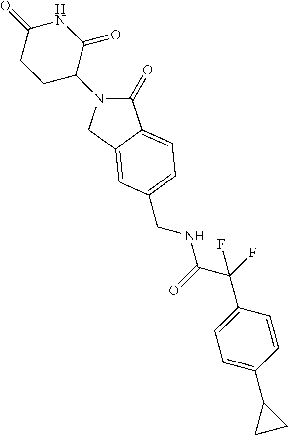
C1(=O)N(C2C(=O)NC(=O)CC2)CC2=CC(CNC(C(F)(C3=CC=C(C4CC4)C=C3)F)=O)=CC=C12
